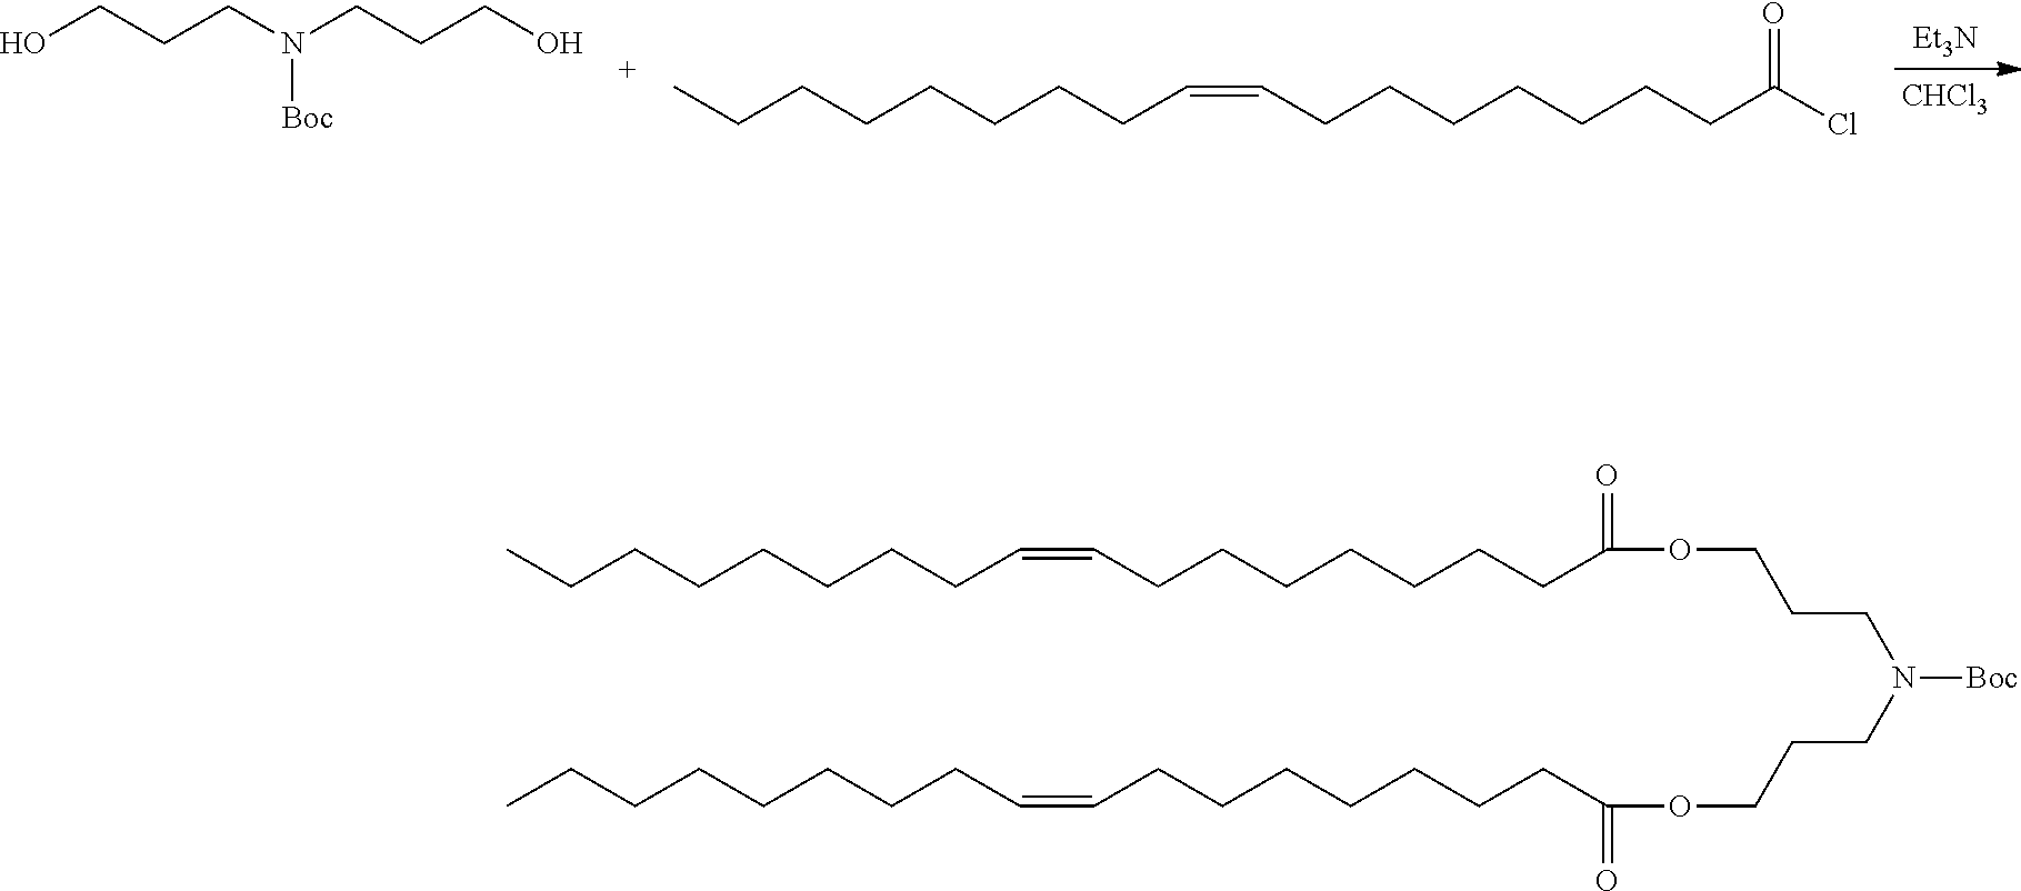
[Et3N].[CHCl3].OCCCN(CCCO)[Boc].CCCCCCCCC=CCCCCCCCC(=O)Cl.CCCCCCCCC=CCCCCCCCC(=O)OCCCN(CCCOC(CCCCCCCC=CCCCCCCCC)=O)[Boc]
